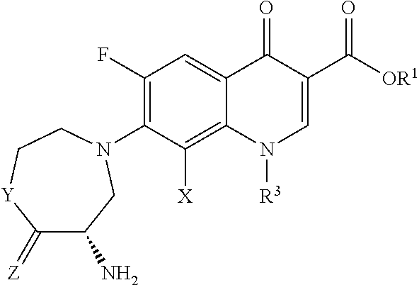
C1(F)=C(N2CC(N)C(=[Z])[Y]CC2)C([X])=C2C(=C1)C(=O)C(C([OR1])=O)=CN2[R3]
